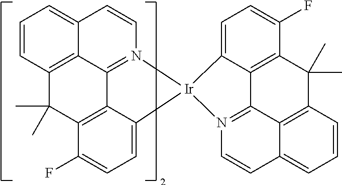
C1=CC2=C3C(=C1)C=CN1=C3C3=C(C(F)=CC=C3[Ir]13C1=CC=C(F)C4=C1C1=N3C=CC3=CC=CC(=C13)C4(C)C)C2(C)C
